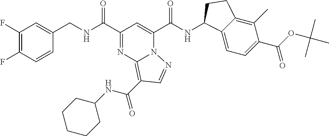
C1(F)=C(F)C=CC(CNC(C2=NC3=C(C(NC4CCCCC4)=O)C=NN3C(C(NC3C4=CC=C(C(OC(C)(C)C)=O)C(C)=C4CC3)=O)=C2)=O)=C1
